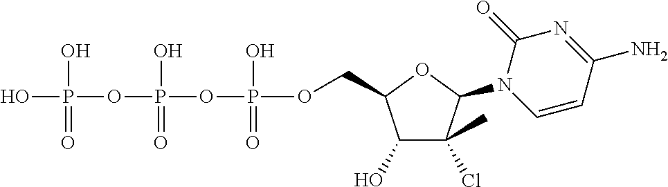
C1(O)C(Cl)(C)C(N2C=CC(N)=NC2=O)OC1COP(OP(OP(O)(O)=O)(O)=O)(O)=O
